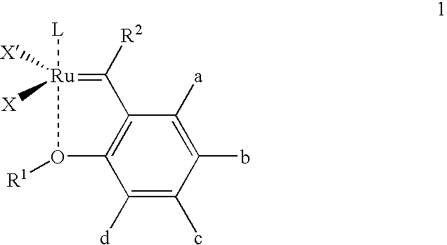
C12=C(C([a])=C(b)C(c)=C1[d])C([R2])=[Ru]([L])([X])([X])O2[R1]
